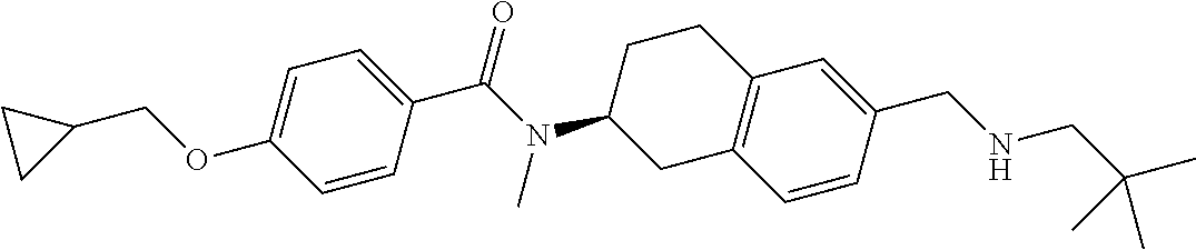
C1=C(OCC2CC2)C=CC(C(N(C2CC3=C(CC2)C=C(CNCC(C)(C)C)C=C3)C)=O)=C1
